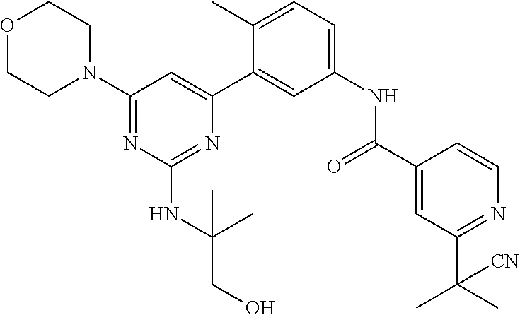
O1CCN(C2=NC(NC(CO)(C)C)=NC(C3=CC(NC(C4=CC(C(C)(C)[CN])=NC=C4)=O)=CC=C3C)=C2)CC1
